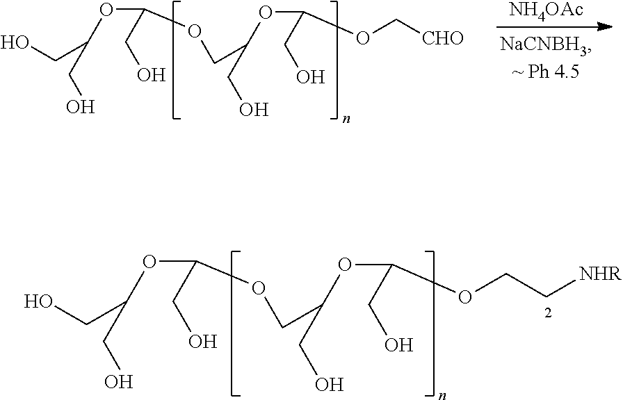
[NH4OAc].C(OC(CO)CO)(CO)OCC(OC(CO)OC[CHO])CO.C(OC(CO)CO)(CO)OCC(OC(CO)OCC[NHR])CO
